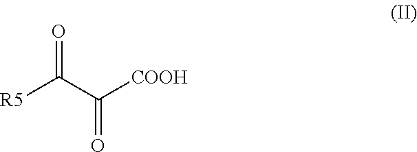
[R5]C(C([COOH])=O)=O
